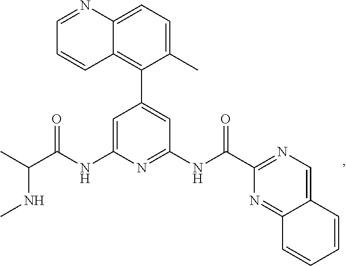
C1=C(NC(C(C)NC)=O)N=C(NC(=O)C2=NC=C3C(=N2)C=CC=C3)C=C1C1=C2C(=CC=C1C)N=CC=C2
